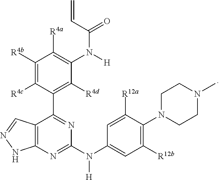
C12=C(N=C(N(C3=CC([R12b])=C(N4CCN(C)CC4)C([R12a])=C3)[H])N=C1C1=C([R4d])C(N(C(C=C)=O)[H])=C([R4a])C([R4b])=C1[R4c])NN=C2
